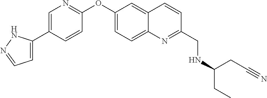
C1=C(C2=CN=C(OC3=CC=C4C(=C3)C=CC(CNC(CC)CC#N)=N4)C=C2)NN=C1
